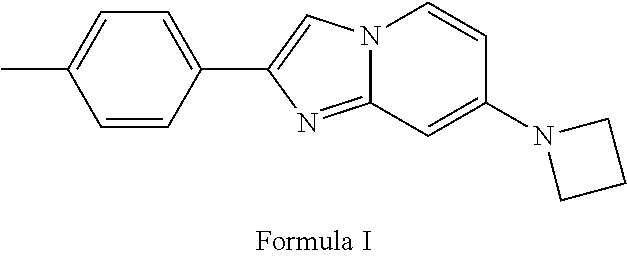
N12C(=NC(C3=CC=C(C)C=C3)=C1)C=C(N1CCC1)C=C2
